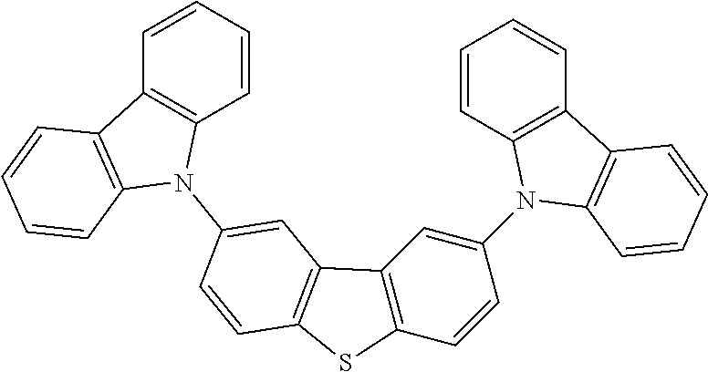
C1=CC2=C(C=C1)N(C1=CC3=C(C=C1)SC1=C3C=C(N3C4=C(C=CC=C4)C4=C3C=CC=C4)C=C1)C1=C2C=CC=C1
